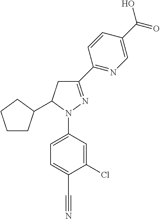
C1CC(C2CC(C3=NC=C(C(O)=O)C=C3)=NN2C2=CC=C(C#N)C(Cl)=C2)CC1
